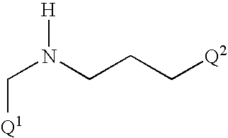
C(N(CCC[Q2])[H])[Q1]
